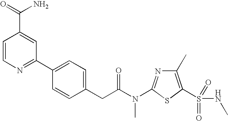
C1(C)=C(S(NC)(=O)=O)SC(N(C(CC2=CC=C(C3=NC=CC(C(N)=O)=C3)C=C2)=O)C)=N1
